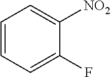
C1=CC=C(F)C([NO2])=C1
